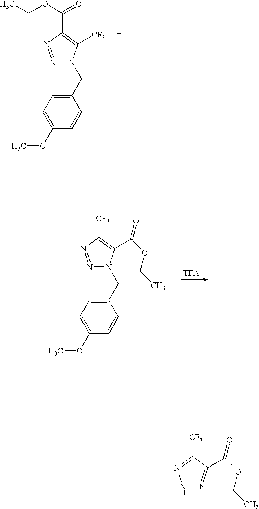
O(C(C1=C([CF3])N(CC2=CC=C(OC)C=C2)N=N1)=O)CC.[CF3]C1=C(C(OCC)=O)N(CC2=CC=C(OC)C=C2)N=N1.[CF3]C1=NNN=C1C(OCC)=O
